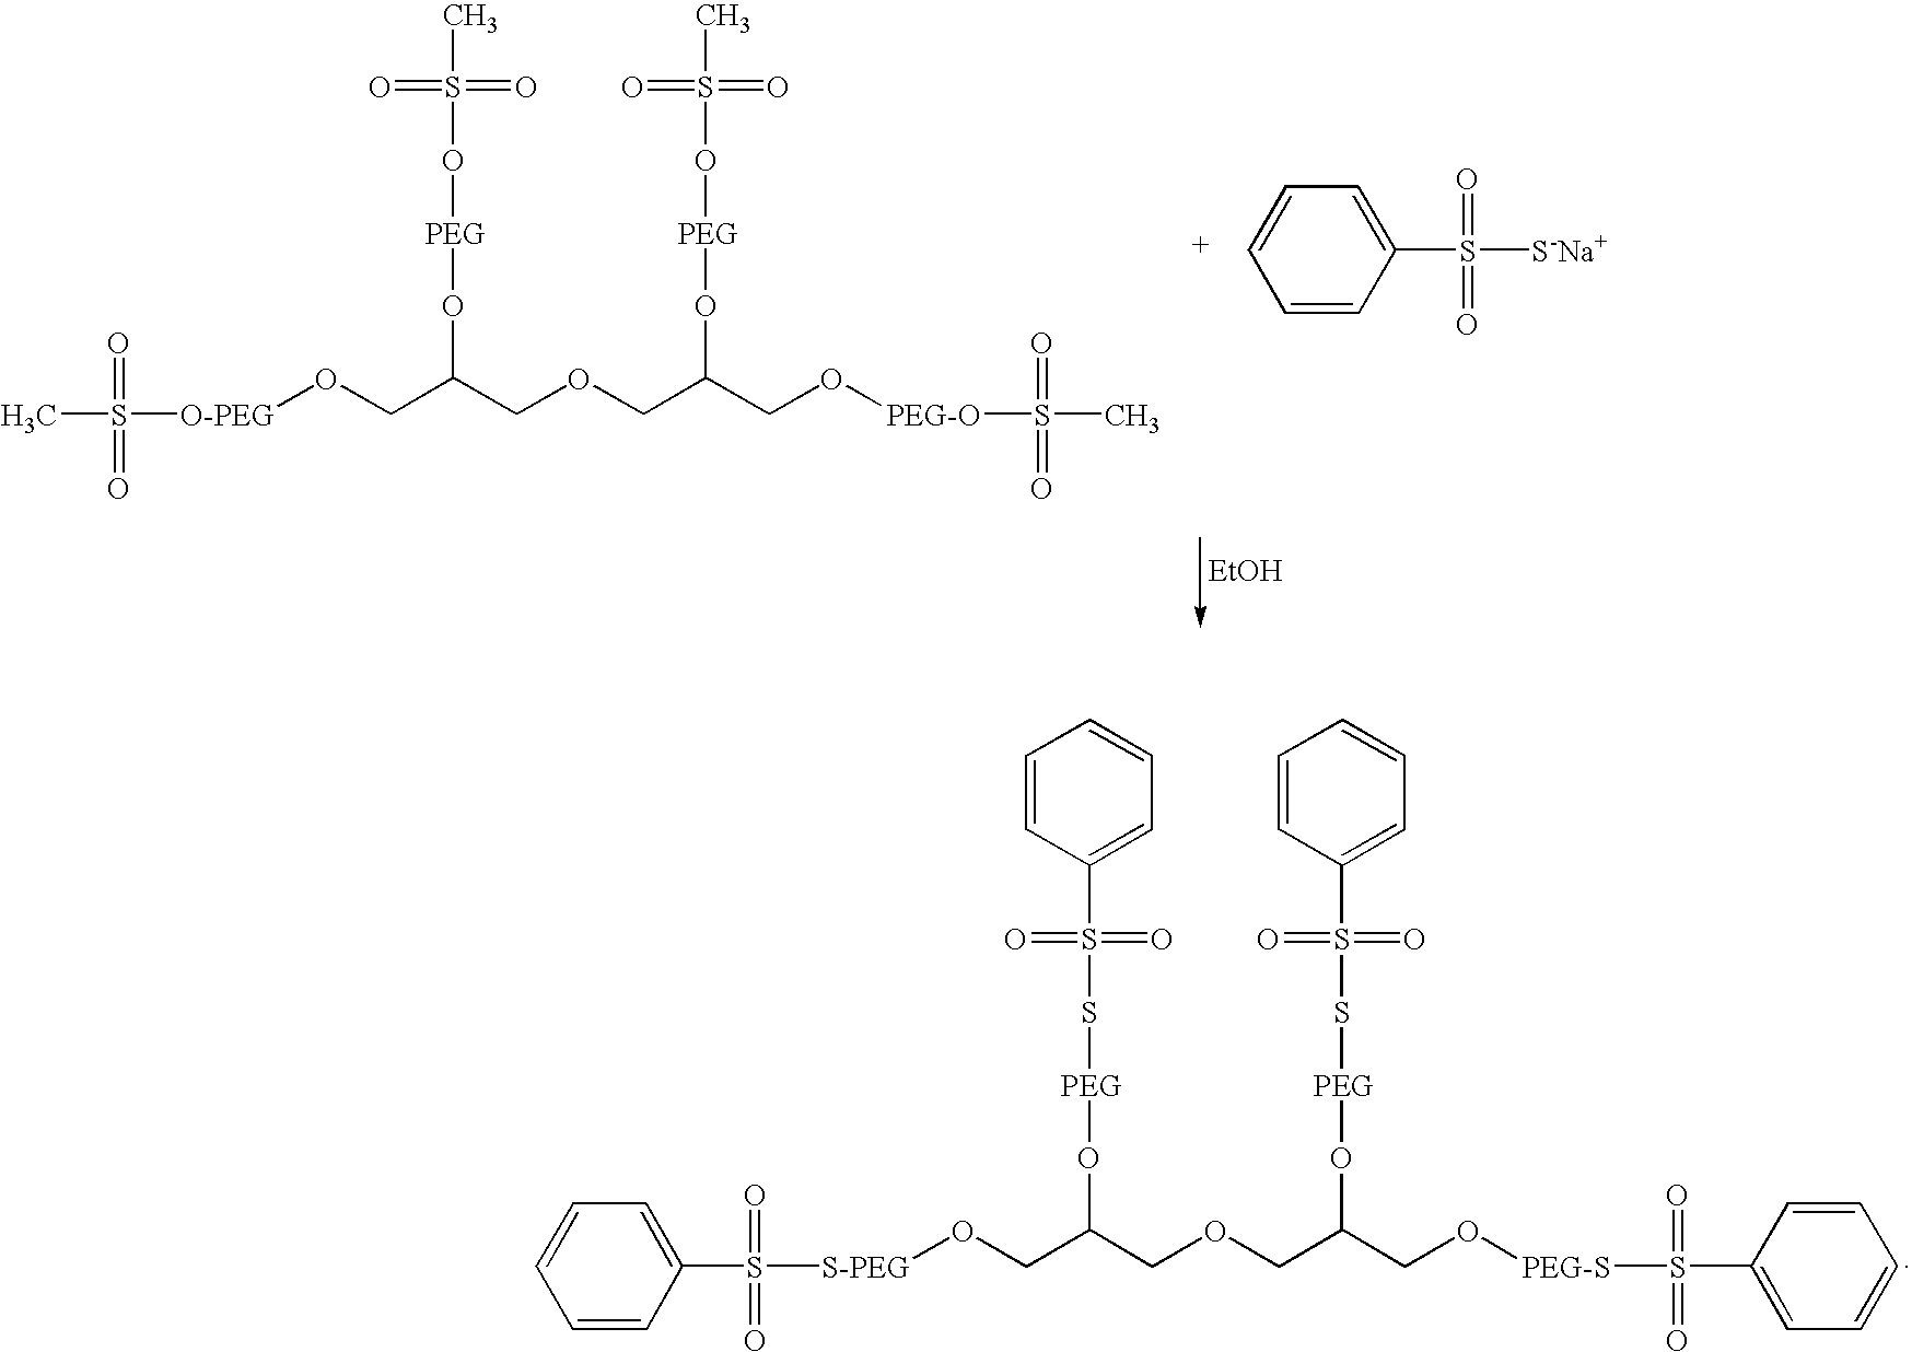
[S-PEG](OCC(COCC(CO[PEG-S]S(C1=CC=CC=C1)(=O)=O)O[PEG]SS(C1=CC=CC=C1)(=O)=O)O[PEG]SS(C1=CC=CC=C1)(=O)=O)S(C1=CC=CC=C1)(=O)=O.[O-PEG](OCC(COCC(CO[PEG-O]S(C)(=O)=O)O[PEG]OS(C)(=O)=O)O[PEG]OS(C)(=O)=O)S(C)(=O)=O.C1=CC(S([S-Na+])(=O)=O)=CC=C1.[EtOH]
